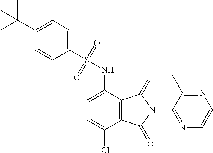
C1(S(NC2=CC=C(Cl)C3=C2C(=O)N(C2=NC=CN=C2C)C3=O)(=O)=O)=CC=C(C(C)(C)C)C=C1
